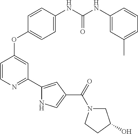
C1=CN=C(C2=CC(C(=O)N3CC(O)CC3)=CN2)C=C1OC1=CC=C(NC(NC2=CC(C)=CC=C2)=O)C=C1
